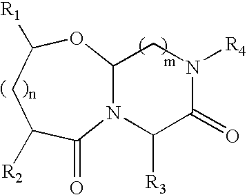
N12C(OC([R1])CC([R2])C1=O)CN([R4])C(=O)C2[R3]
